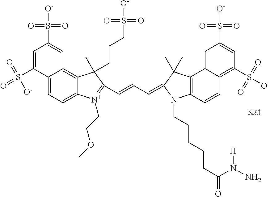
C12=CC=C3C(=C1C=C(S([O-])(=O)=O)C=C2S(=O)(=O)[O-])C(CCCS([O-])(=O)=O)(C)C(C=CC=C1C(C)(C)C2=C(C=CC4=C(S([O-])(=O)=O)C=C(S([O-])(=O)=O)C=C42)N1CCCCCC(=O)N(N)[H])=[N+]3CCOC
